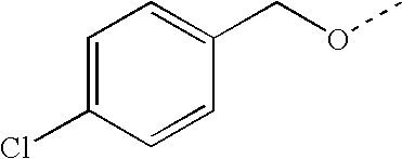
C1=C(Cl)C=CC(COC)=C1
